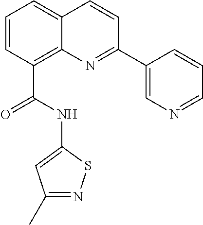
C1=CC(C(=O)NC2=CC(C)=NS2)=C2C(=C1)C=CC(C1=CN=CC=C1)=N2
